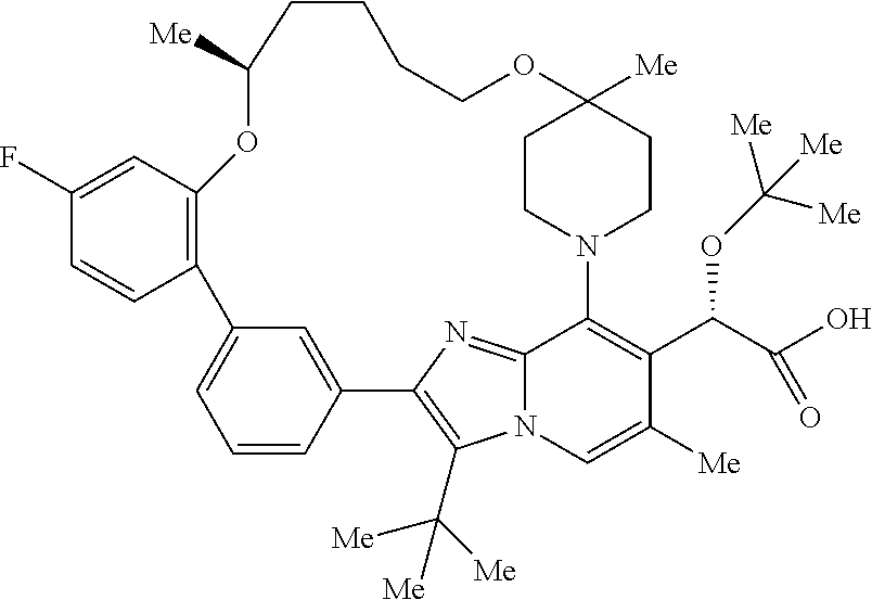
C1=CC2=CC(=C1)C1=C(C=C(F)C=C1)OC([Me])CCCCOC1([Me])CCN(C3=C(C(C(O)=O)OC([Me])([Me])[Me])C([Me])=CN4C3=NC2=C4C([Me])([Me])[Me])CC1
